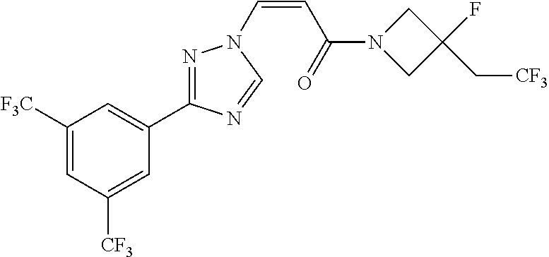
C1([F3C])=CC([CF3])=CC(C2=NN(C=CC(=O)N3CC(F)(C[CF3])C3)C=N2)=C1
